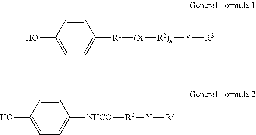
C1(O)=CC=C([R1][(X][R2)n][Y][R3])C=C1.C1(O)=CC=C([NHCO][R2][Y][R3])C=C1
